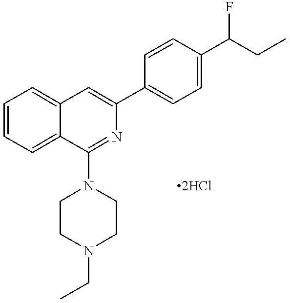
C1=CC=C2C(=C1)C=C(C1=CC=C(C(CC)F)C=C1)N=C2N1CCN(CC)CC1.[2HCl]
